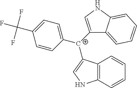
C1([C+](C2=CNC3=C2C=CC=C3)C2=CNC3=CC=CC=C23)=CC=C(C(F)(F)F)C=C1
